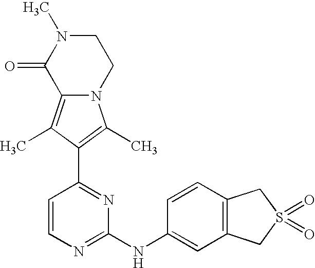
N12C(=C(C)C(C3=NC(NC4=CC5=C(C=C4)CS(=O)(=O)C5)=NC=C3)=C1C)C(=O)N(C)CC2
